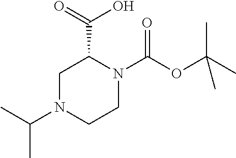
C(C)(C)N1CCN(C(=O)OC(C)(C)C)C(C(=O)O)C1
